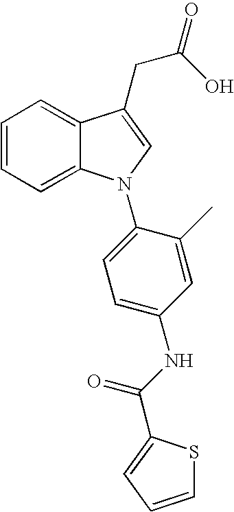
C1=CC=C2C(=C1)C(CC(=O)O)=CN2C1=CC=C(NC(=O)C2=CC=CS2)C=C1C
